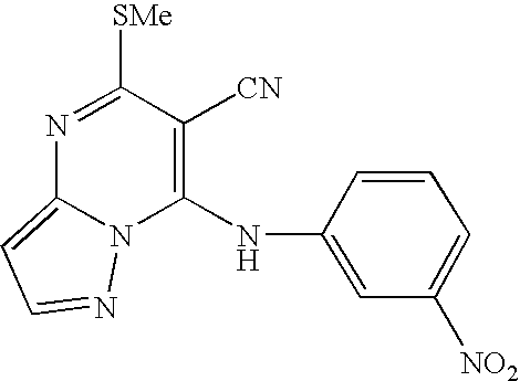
C1(NC2=CC([NO2])=CC=C2)=C([CN])C([SMe])=NC2=CC=NN12
